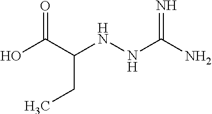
N(NC(N)=N)C(C(O)=O)CC
